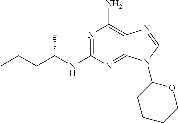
N1=C(NC(CCC)C)N=C2C(=C1N)N=CN2C1CCCCO1
